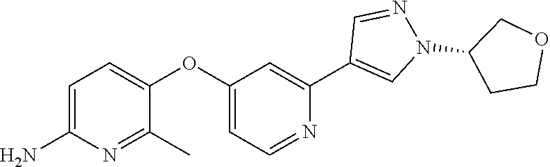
C1=C(N)N=C(C)C(OC2=CC=NC(C3=CN(C4CCOC4)N=C3)=C2)=C1
